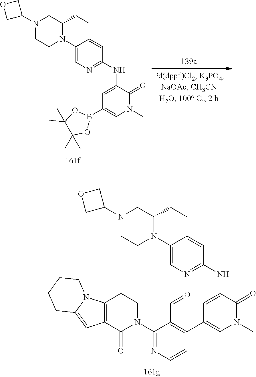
N1(C2COC2)CCN(C2=CN=C(NC3=CC(C4=C(C=O)C(N5CCC6=C(C5=O)C=C5N6CCCC5)=NC=C4)=CN(C)C3=O)C=C2)C(CC)C1.N1(C2COC2)CCN(C2=CN=C(NC3=CC(B4OC(C)(C)C(C)(C)O4)=CN(C)C3=O)C=C2)C(CC)C1
